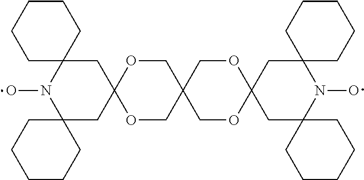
O1CC2(COC13CC1(N(O)C4(C3)CCCCC4)CCCCC1)COC1(OC2)CC2(N(O)C3(C1)CCCCC3)CCCCC2
